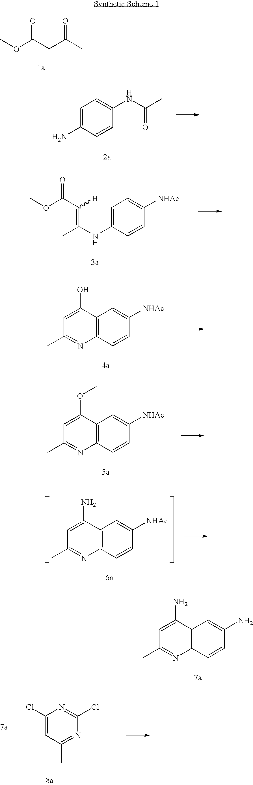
COC(CC(C)=O)=O.C1=C(N)C=CC(NC(=O)C)=C1.COC(C(=C(NC1=CC=C([NHAc])C=C1)C)[H])=O.C1=C(O)C2=C(N=C1C)C=CC([NHAc])=C2.C1=C(OC)C2=C(N=C1C)C=CC([NHAc])=C2.C1=C(N)C2=C(N=C1C)C=CC([NHAc])=C2.C1=C(N)C2=C(N=C1C)C=CC(N)=C2.C1(Cl)=CC(C)=NC(Cl)=N1
